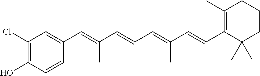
C1(C=C(C=CC=C(C=CC2=C(C)CCCC2(C)C)C)C)=CC(Cl)=C(O)C=C1
